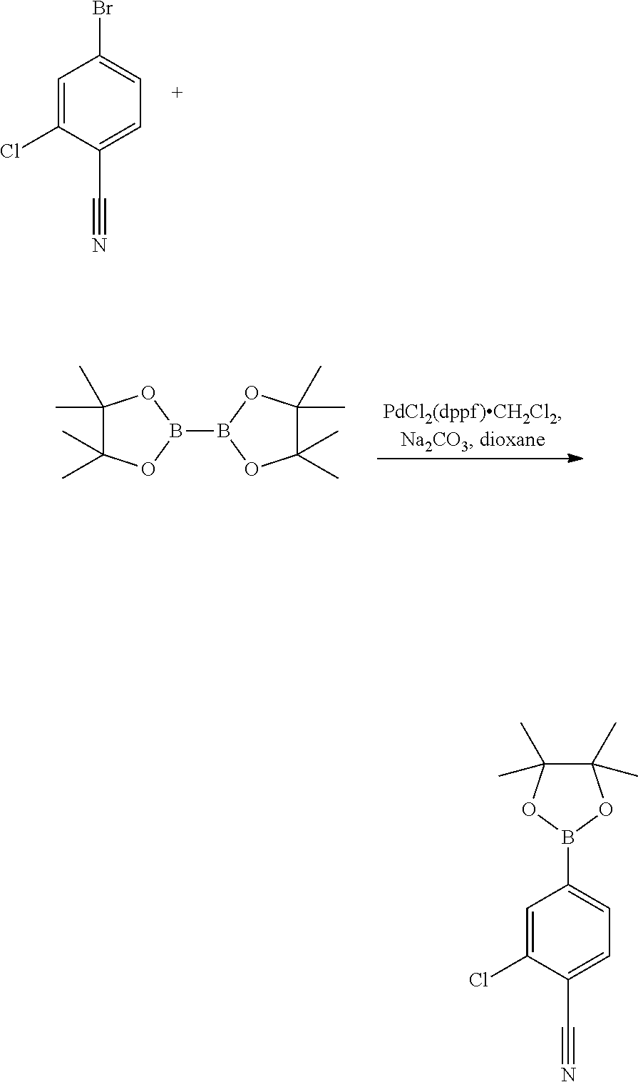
C1=C(Cl)C(C#N)=CC=C1Br.C1(C)(C)C(C)(C)OB(B2OC(C)(C)C(C)(C)O2)O1.C1=C(Cl)C(C#N)=CC=C1B1OC(C)(C)C(C)(C)O1
